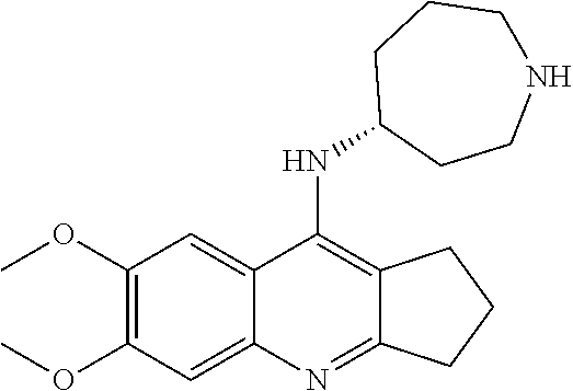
COC1=C(OC)C=C2C(=C1)C(NC1CCNCCC1)=C1C(=N2)CCC1
